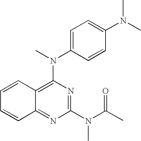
C1=CC2=C(N(C)C3=CC=C(N(C)C)C=C3)N=C(N(C(C)=O)C)N=C2C=C1
